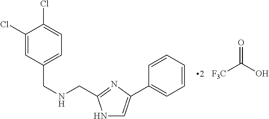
[F3C]C(=O)O.C1(Cl)=CC(CNCC2=NC(C3=CC=CC=C3)=CN2)=CC=C1Cl
